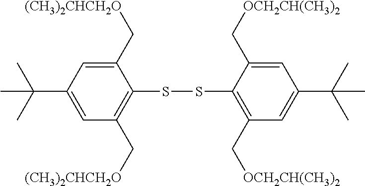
C1(C[(CH3)2CHCH2O])=CC(C(C)(C)C)=CC(C[(CH3)2CHCH2O])=C1SSC1=C(C[OCH2CH(CH3)2])C=C(C(C)(C)C)C=C1C[OCH2CH(CH3)2]
